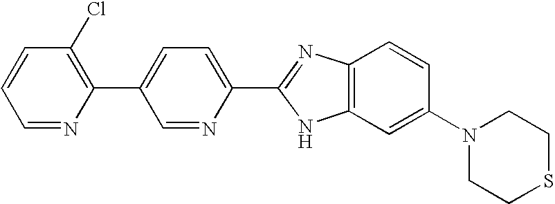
C1=NC(C2=CC=C(C3=NC4=C(C=C(N5CCSCC5)C=C4)N3)N=C2)=C(Cl)C=C1
